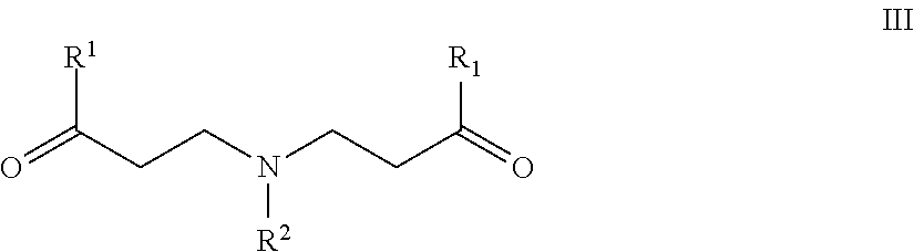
O=C(CCN(CCC(=O)[R1])[R2])[R1]
